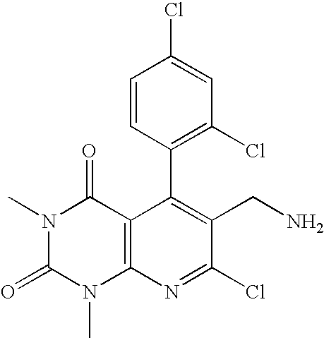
C1(C2=C(Cl)C=C(Cl)C=C2)=C(CN)C(Cl)=NC2=C1C(=O)N(C)C(=O)N2C
